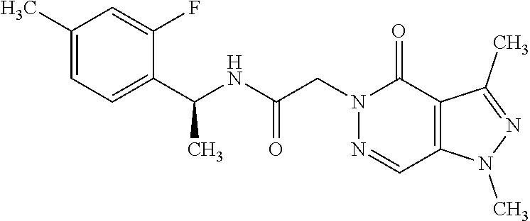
C1(C)=CC=C(C(NC(CN2N=CC3=C(C2=O)C(C)=NN3C)=O)C)C(F)=C1
